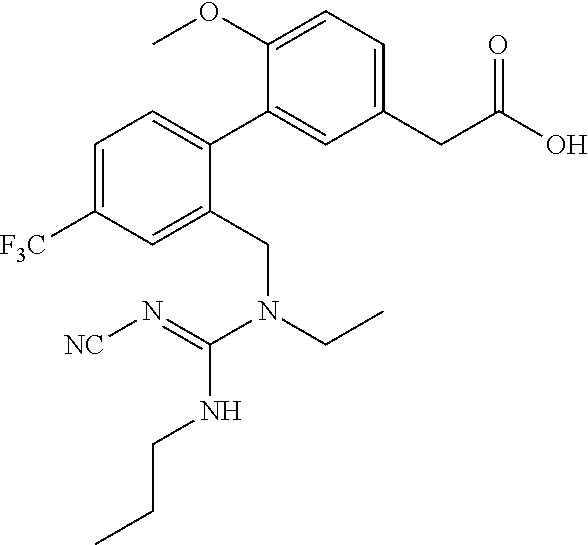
C1=C([F3C])C=C(CN(CC)C(=N[NC])NCCC)C(C2=CC(CC(=O)O)=CC=C2OC)=C1
